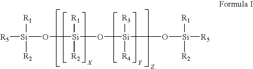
[R5][Si]([R1])([R2])O[Si]([R1])([R2])O[Si]([R3])([R4])O[Si]([R1])([R2])[R5]
